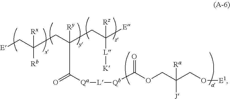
[E]CC([Rx])([Rb])CC([Ry])(CC([E])([Rz])[L][K])C([Qa][L][Qb]C(OCC([Ra])(CO[E1])[J])=O)=O
